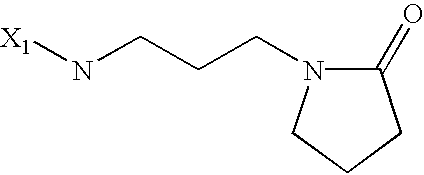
[X1]NCCCN1C(=O)CCC1
